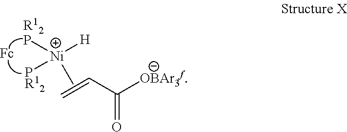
[R12P][Ni]([H])([PR12])C.C=CC([OBAr3f])=O
